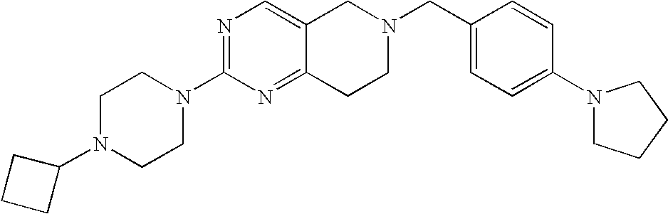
C1N(C2CCC2)CCN(C2=NC=C3C(=N2)CCN(CC2=CC=C(N4CCCC4)C=C2)C3)C1
